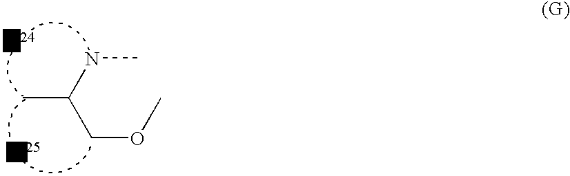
C(OC)C(NC)C
